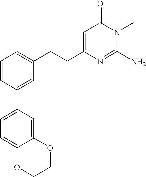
C1=CC(C2=CC=C3C(=C2)OCCO3)=CC(CCC2=CC(=O)N(C)C(N)=N2)=C1
